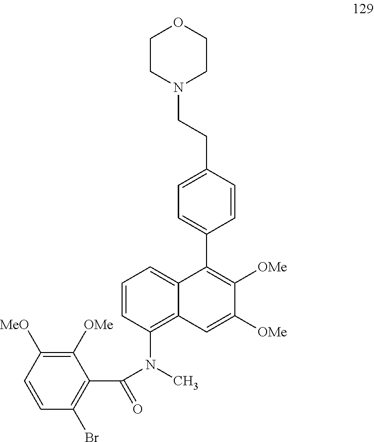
C1=CC(N(C(C2=C(Br)C=CC([MeO])=C2[OMe])=O)C)=C2C(=C1)C(C1=CC=C(CCN3CCOCC3)C=C1)=C([OMe])C([OMe])=C2
